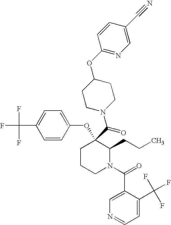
C1CCN(C(=O)C2=CN=CC=C2C(F)(F)F)C(CCC)C1(C(=O)N1CCC(OC2=NC=C(C#N)C=C2)CC1)OC1=CC=C(C(F)(F)F)C=C1
